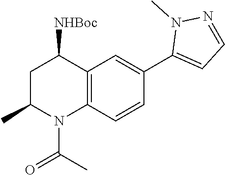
[NHBoc]C1CC(C)N(C(=O)C)C2=C1C=C(C1=CC=NN1C)C=C2
